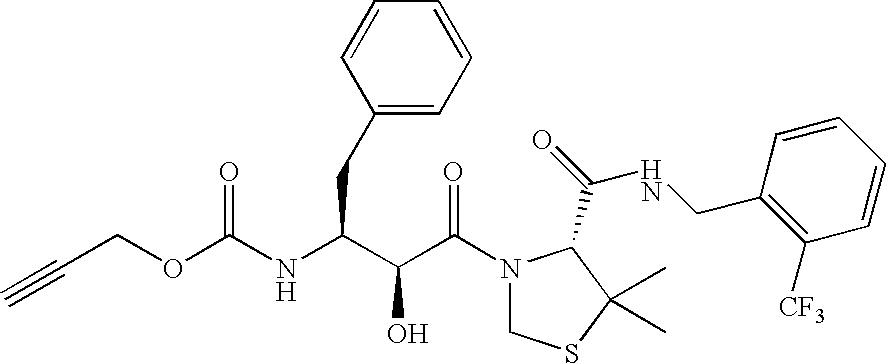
O(C(NC(C(C(=O)N1CSC(C)(C)C1C(=O)NCC1=C([CF3])C=CC=C1)O)CC1=CC=CC=C1)=O)CC#C
